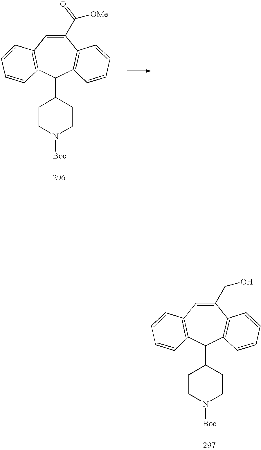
C1(CO)=CC2=C(C(C3CCN([Boc])CC3)C3=C1C=CC=C3)C=CC=C2.C1(C([OMe])=O)=CC2=C(C(C3CCN([Boc])CC3)C3=C1C=CC=C3)C=CC=C2
